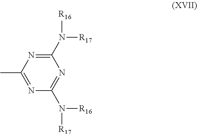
C1(N([R16])[R17])=NC(C)=NC(N([R17])[R16])=N1
